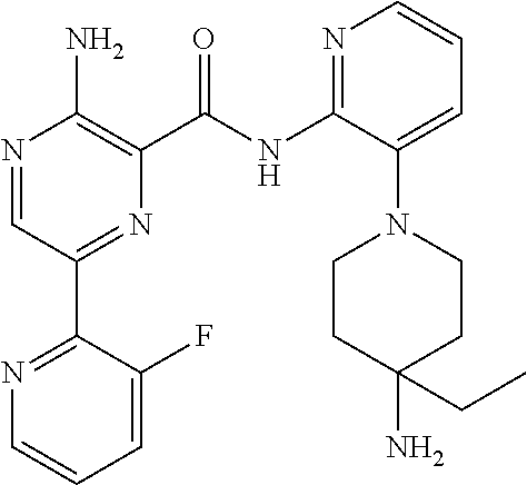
N1=CC(C2=NC=CC=C2F)=NC(C(NC2=NC=CC=C2N2CCC(N)(CC)CC2)=O)=C1N
